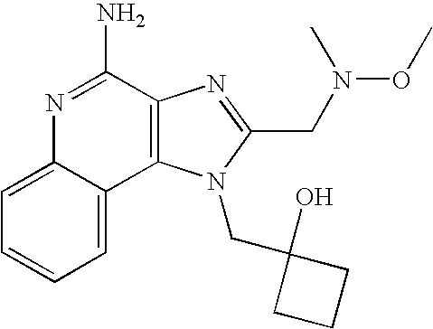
N1=C(N)C2=C(C3=CC=CC=C13)N(CC1(O)CCC1)C(CN(OC)C)=N2
